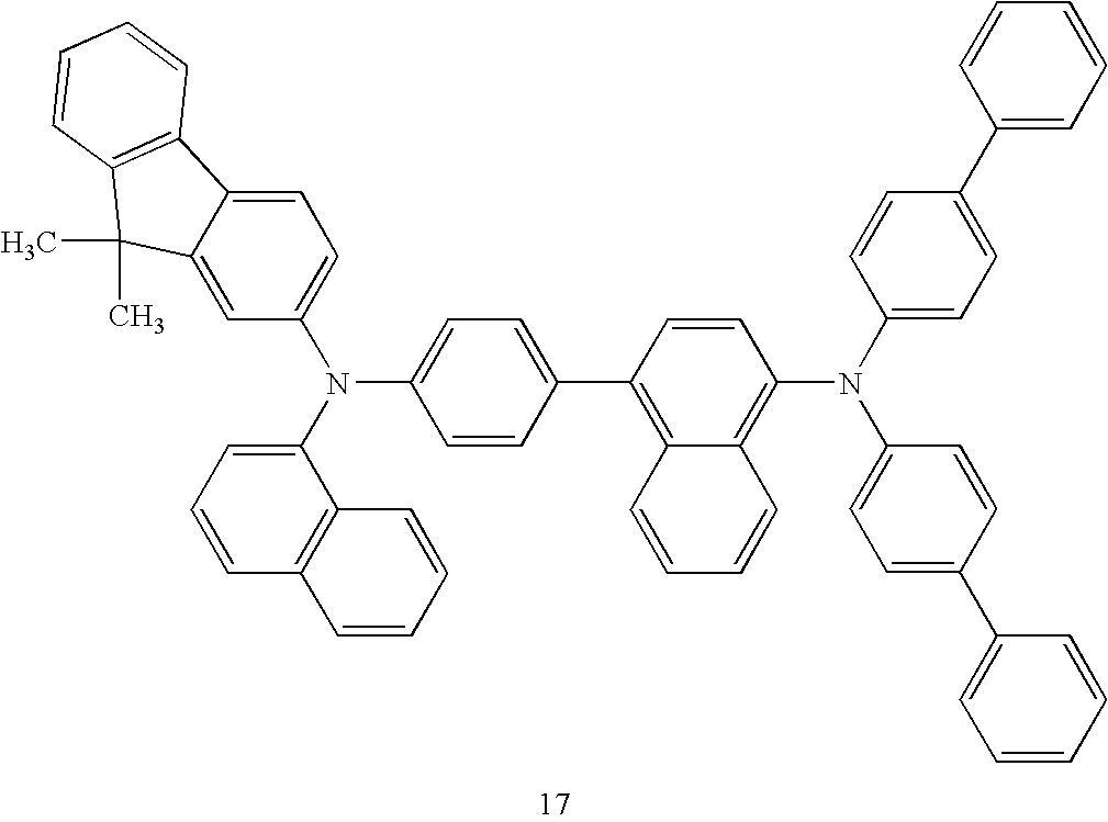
C1(N(C2=CC=C(C3=C4C(=C(N(C5=CC=C(C6=CC=CC=C6)C=C5)C5=CC=C(C6=CC=CC=C6)C=C5)C=C3)C=CC=C4)C=C2)C2=CC=C3C(=C2)C(C)(C)C2=C3C=CC=C2)=CC=CC2=C1C=CC=C2
